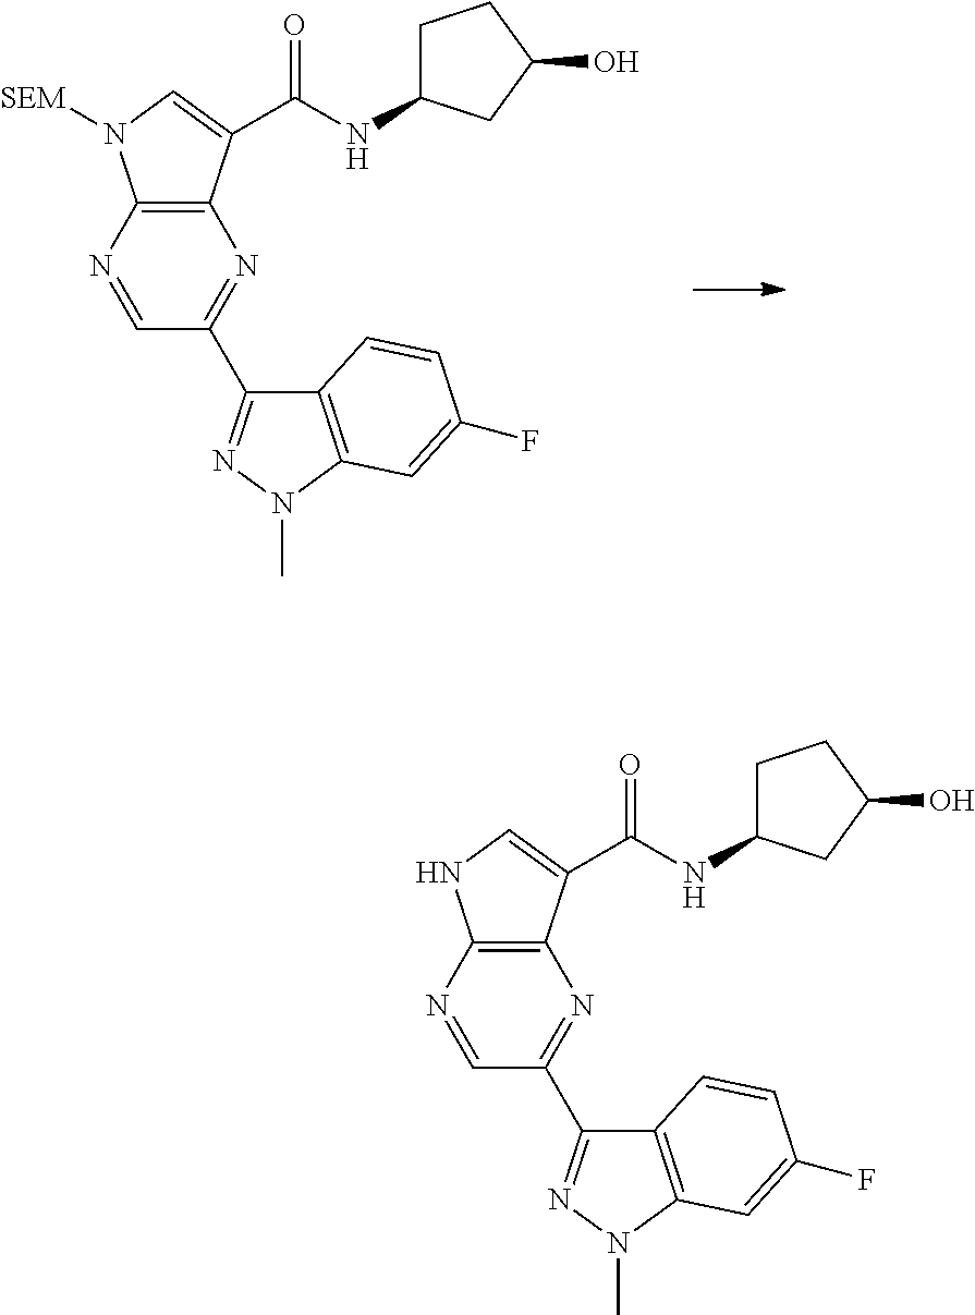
C1(C2=NN(C)C3=C2C=CC(F)=C3)=NC2=C(N([SEM])C=C2C(NC2CCC(O)C2)=O)N=C1.C1(C2=NN(C)C3=C2C=CC(F)=C3)=NC2=C(NC=C2C(NC2CCC(O)C2)=O)N=C1
